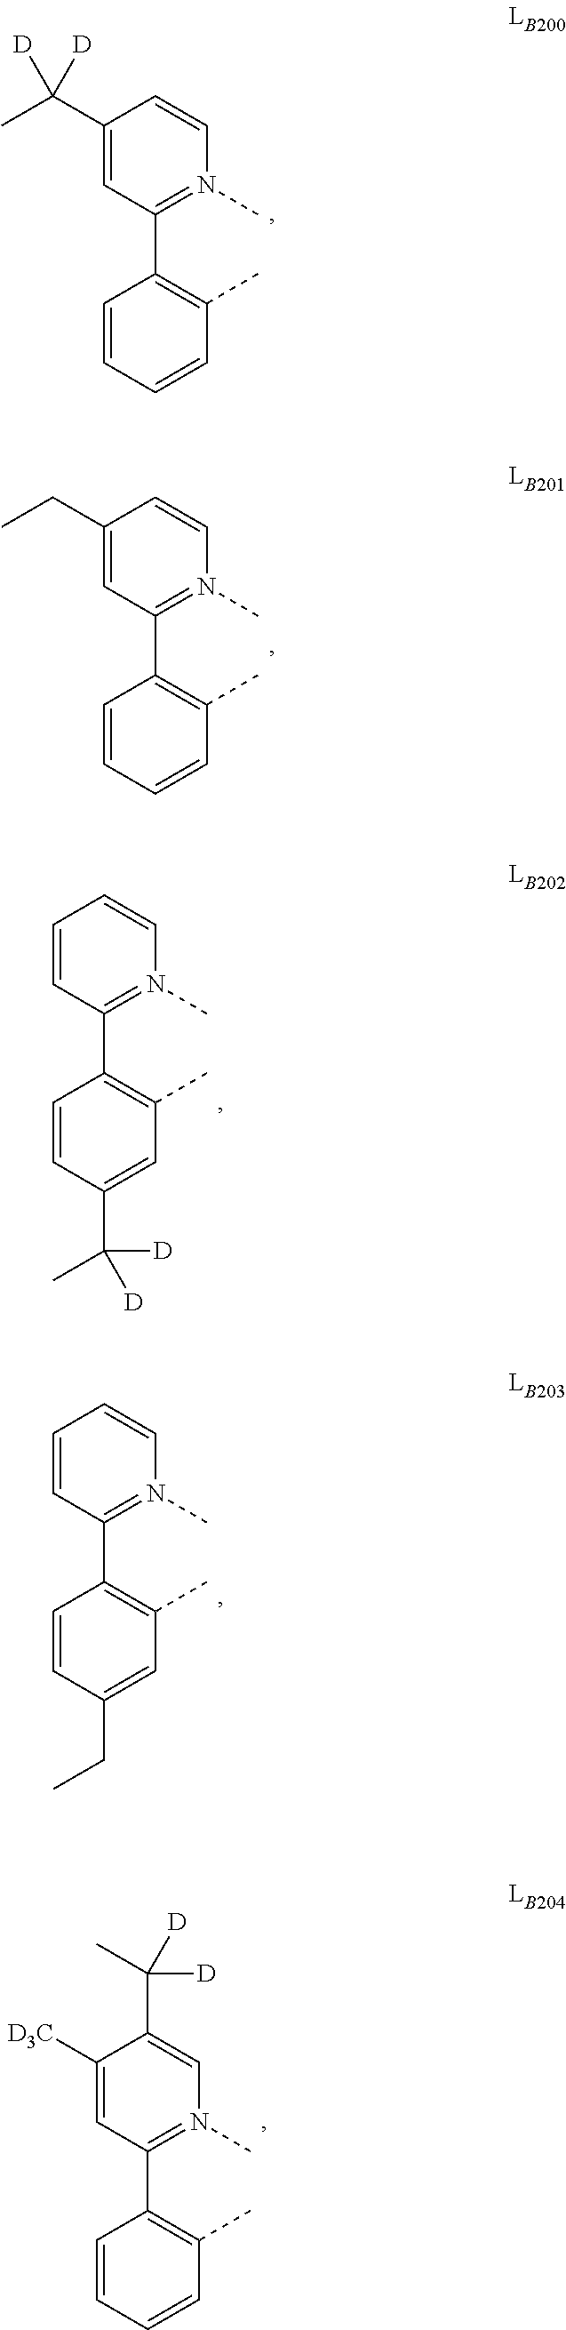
C1=CC=CC(C)=C1C1=N(C)C=CC(C(C)([D])[D])=C1.C1=CC=CC(C)=C1C1=N(C)C=CC(CC)=C1.C1=CC(C(C)([D])[D])=CC(C)=C1C1=N(C)C=CC=C1.C1=CC(CC)=CC(C)=C1C1=N(C)C=CC=C1.C1=CC=CC(C)=C1C1=N(C)C=C(C(C)([D])[D])C([D3C])=C1
